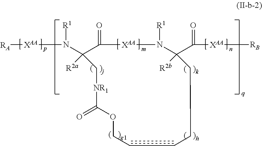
N(C1([R2a])C(=O)[XAA]N([R1])C(C(=O)[XAA][RB])([R2b])CCCCCOC(=O)[NR1]C1)([R1])[XAA][RA]
